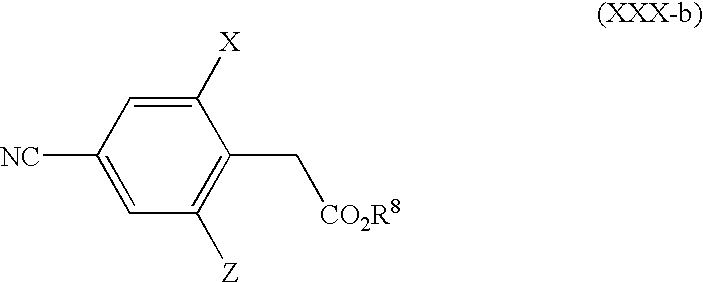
C1([NC])=CC([Z])=C(C[CO2R8])C([X])=C1
